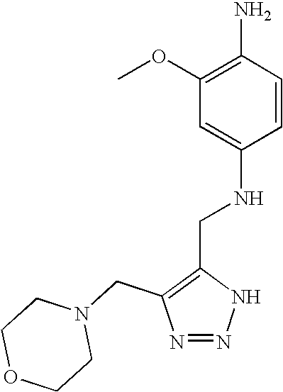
N(C1=CC(OC)=C(N)C=C1)CC1=C(CN2CCOCC2)N=NN1
